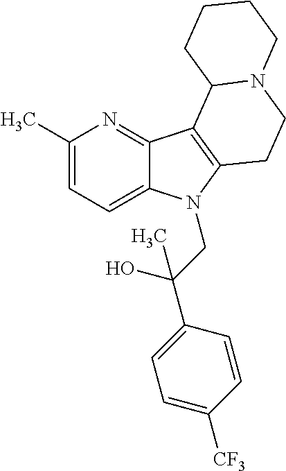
C1(C)=CC=C2C(=N1)C1=C(N2CC(C2=CC=C([CF3])C=C2)(O)C)CCN2C1CCCC2
